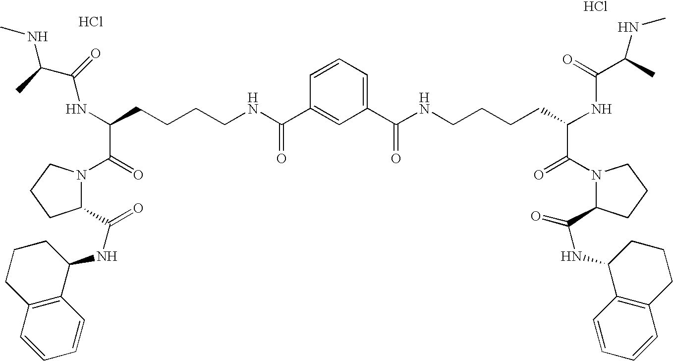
N1(C(=O)C(CCCCNC(C2=CC(C(NCCCCC(NC(C(NC)C)=O)C(=O)N3C(C(NC4CCCC5=C4C=CC=C5)=O)CCC3)=O)=CC=C2)=O)NC(C(C)NC)=O)C(C(NC2C3=C(CCC2)C=CC=C3)=O)CCC1.Cl.Cl
